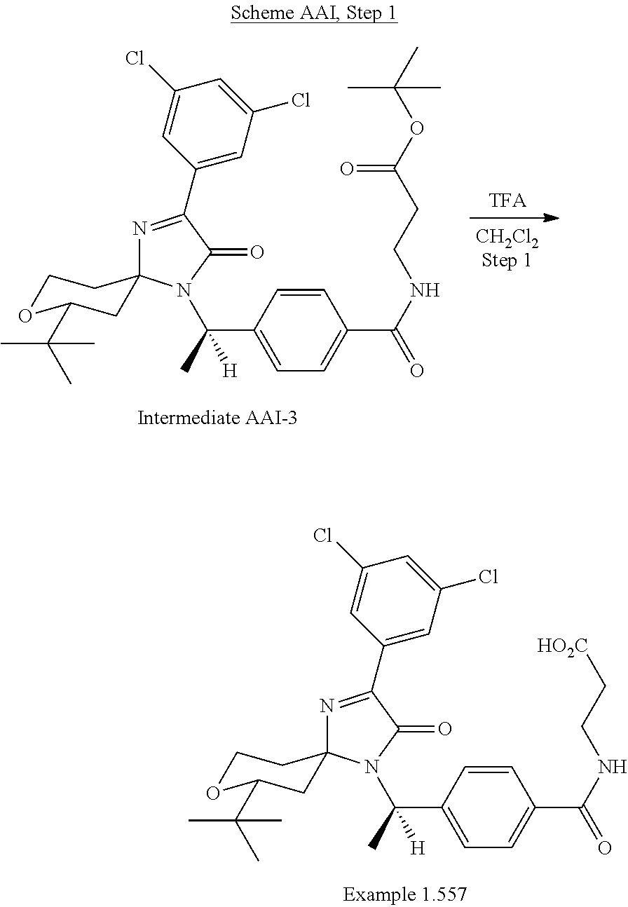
C1=CC(C(C)([H])N2C(=O)C(C3=CC(Cl)=CC(Cl)=C3)=NC23CC(C(C)(C)C)OCC3)=CC=C1C(NCCC(OC(C)(C)C)=O)=O.C1=CC(C(C)([H])N2C(=O)C(C3=CC(Cl)=CC(Cl)=C3)=NC23CC(C(C)(C)C)OCC3)=CC=C1C(NCC[HO2C])=O
